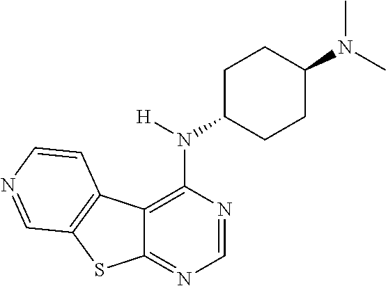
C12=C(N(C3CCC(N(C)C)CC3)[H])N=CN=C1SC1=C2C=CN=C1
